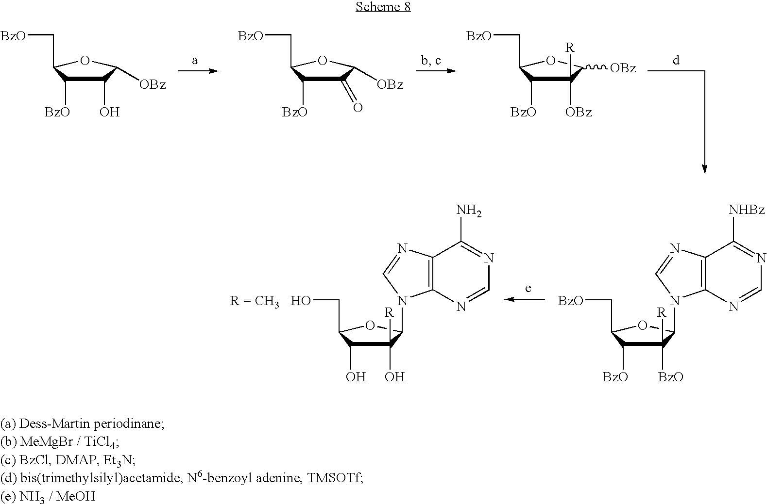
C1(O)C([BzO])C(C[BzO])OC1[OBz].C1(=O)C([BzO])C(C[BzO])OC1[OBz].C1([R])([OBz])C([BzO])C(C[BzO])OC1[OBz].C12=C(N=CN=C1[NHBz])N(C1C([R])([BzO])C([BzO])C(C[BzO])O1)C=N2.C12=C(N=CN=C1N)N(C1C([R])(O)C(O)C(CO)O1)C=N2
